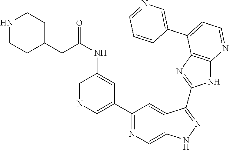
C1(C2=NC=C3C(=C2)C(C2=NC4=C(N2)N=CC=C4C2=CN=CC=C2)=NN3)=CN=CC(NC(CC2CCNCC2)=O)=C1
